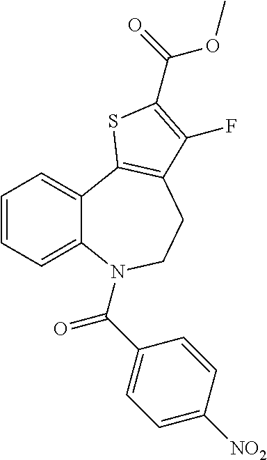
C1=CC=C2C(=C1)C1=C(CCN2C(C2=CC=C([NO2])C=C2)=O)C(F)=C(C(=O)OC)S1
